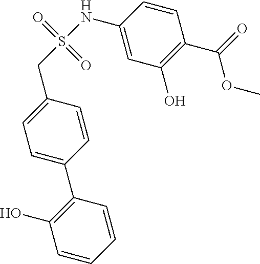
C1(O)=C(C2=CC=C(CS(=O)(=O)NC3=CC(O)=C(C(=O)OC)C=C3)C=C2)C=CC=C1
